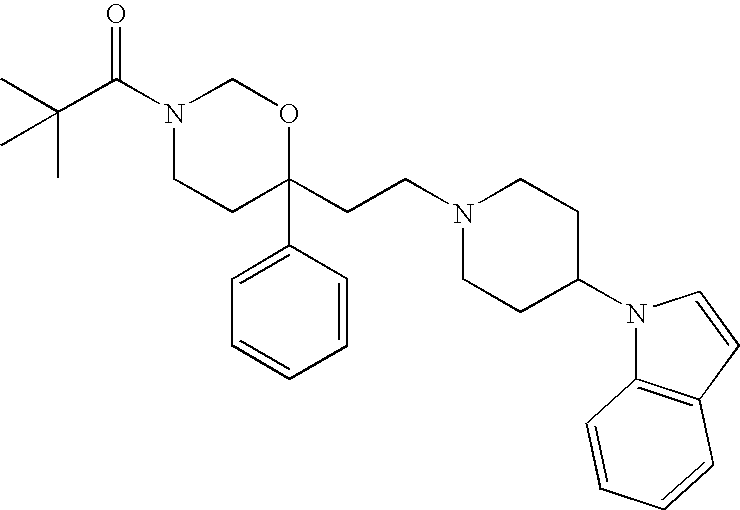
CC(C(N1CCC(CCN2CCC(N3C4=C(C=C3)C=CC=C4)CC2)(C2=CC=CC=C2)OC1)=O)(C)C
